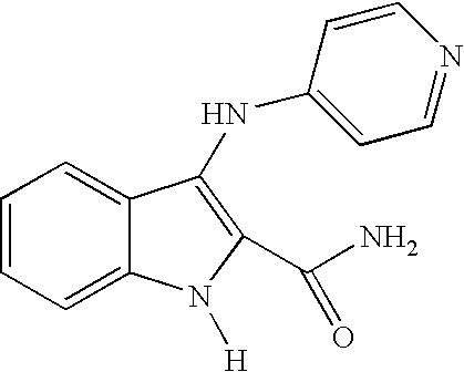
C12=CC=CC=C1C(NC1=CC=NC=C1)=C(C(N)=O)N2[H]
